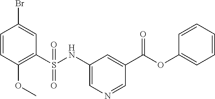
C1=CC(OC)=C(S(NC2=CN=CC(C(OC3=CC=CC=C3)=O)=C2)(=O)=O)C=C1Br
